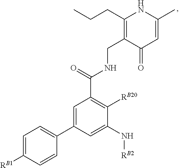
C1=C([RB1])C=CC(C2=CC(C(=O)NCC3=C(CCC)NC(C)=CC3=O)=C([RB20])C(N[RB2])=C2)=C1
